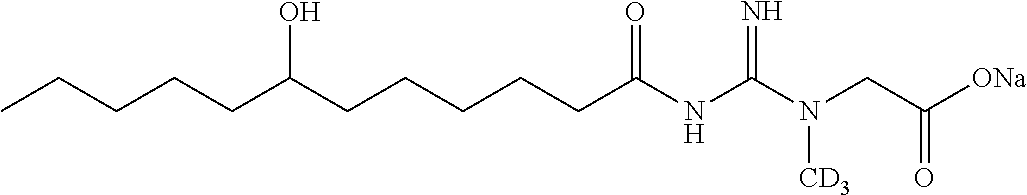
C(CCCC(NC(N(CC([ONa])=O)[CD3])=N)=O)CC(CCCCC)O
